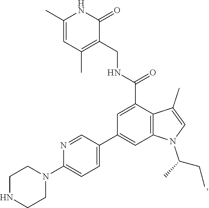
C1(C)=CC(C)=C(CNC(C2=CC(C3=CC=C(N4CCNCC4)N=C3)=CC3=C2C(C)=CN3C(CC)C)=O)C(=O)N1
